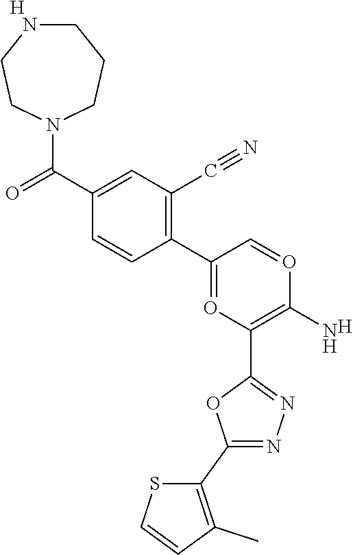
C1(C2=OC(C3=NN=C(C4=C(C)C=CS4)O3)=C(N)O=C2)=C(C#N)C=C(C(=O)N2CCCNCC2)C=C1.[H].[H]
